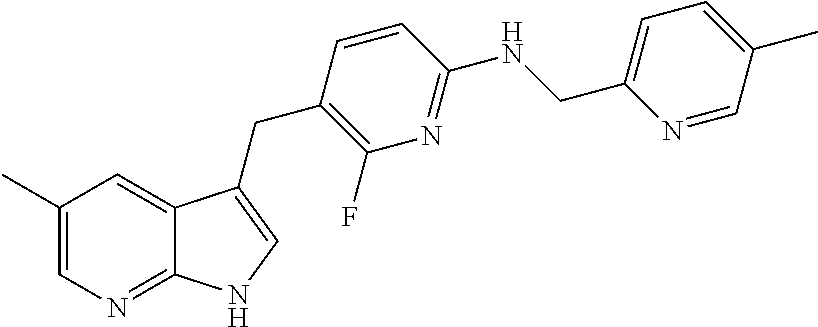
C1(C)=CN=C2C(=C1)C(CC1=C(F)N=C(NCC3=CC=C(C)C=N3)C=C1)=CN2
